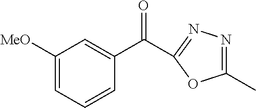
C1(C(=O)C2=NN=C(C)O2)=CC([MeO])=CC=C1
